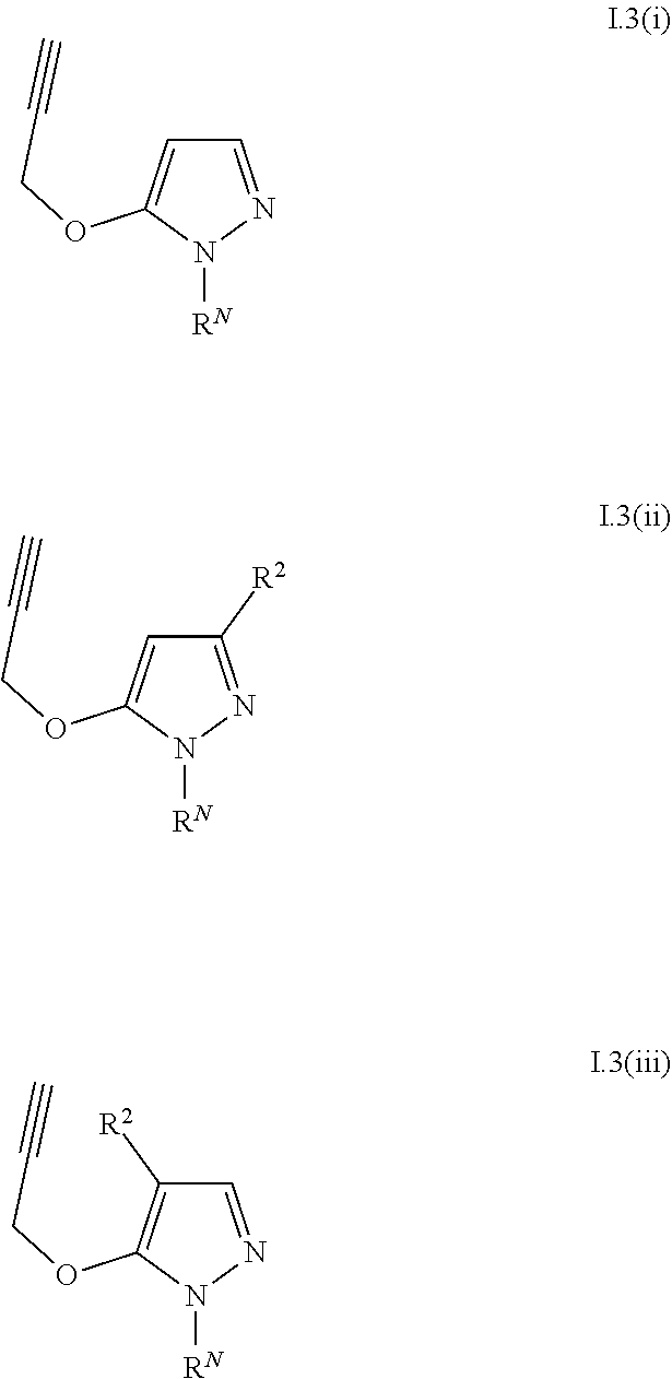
C1=C(OCC#C)N([RN])N=C1.C1=C(OCC#C)N([RN])N=C1[R2].C1([R2])=C(OCC#C)N([RN])N=C1
